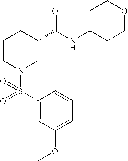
C1=CC(S(=O)(N2CC(C(NC3CCOCC3)=O)CCC2)=O)=CC(OC)=C1
